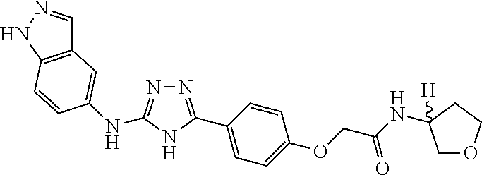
N1=C(NC2=CC3=C(NN=C3)C=C2)NC(C2=CC=C(OCC(=O)NC3([H])COCC3)C=C2)=N1
